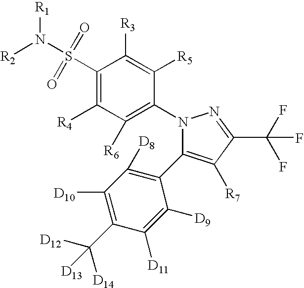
C1(S(N([R2])[R1])(=O)=O)=C([R4])C([R6])=C(N2C(C3=C([D8])C([D10])=C(C([D12])([D14])[D13])C([D11])=C3[D9])=C([R7])C(C(F)(F)F)=N2)C([R5])=C1[R3]
